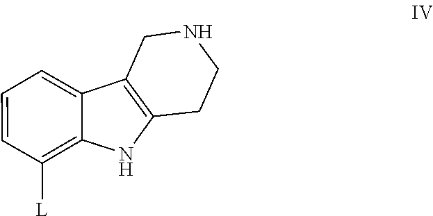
C12=C(C3=CC=CC([L])=C3N1)CNCC2
